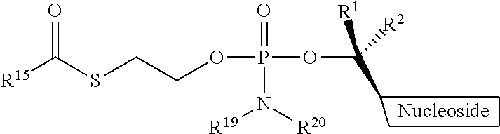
O(P(OC(C)([R1])[R2])(=O)N([R19])[R20])CCSC([R15])=O
